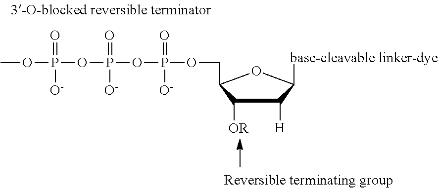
[base-cleavable linker-dye]C1C([H])C([OR])C(COP(OP(OP(=O)([O-])OC)(=O)[O-])(=O)[O-])O1
